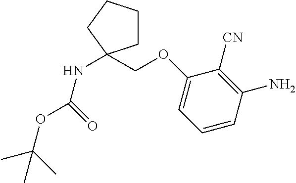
N(C(OC(C)(C)C)=O)C1(COC2=CC=CC(N)=C2[CN])CCCC1
